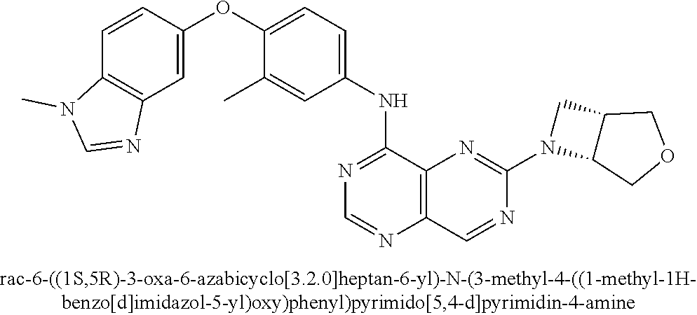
C1=CC(OC2=CC=C(NC3=NC=NC4=C3N=C(N3C5C(C3)COC5)N=C4)C=C2C)=CC2=C1N(C)C=N2
